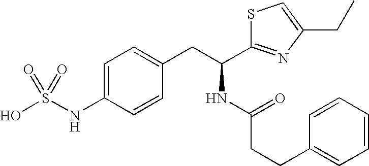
OS(NC1=CC=C(CC(NC(CCC2=CC=CC=C2)=O)C2=NC(CC)=CS2)C=C1)(=O)=O
